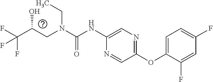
C(O)(CN(CC)C(=O)NC1=CN=C(OC2=CC=C(F)C=C2F)C=N1)C(F)(F)F
